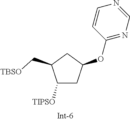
N1=CN=C(OC2CC([TIPSO])C(C[TBSO])C2)C=C1
